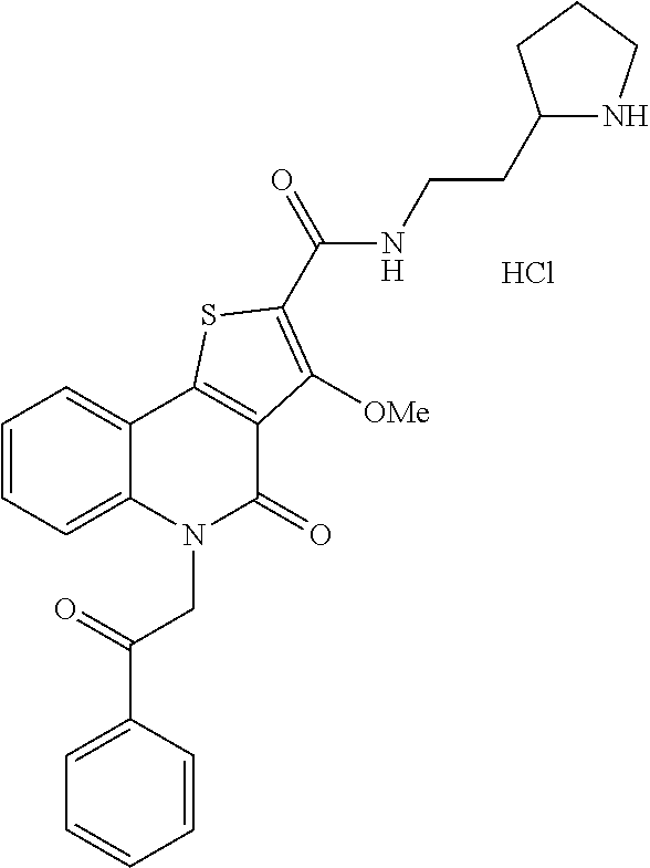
Cl.C1=C(C(=O)CN2C(=O)C3=C(C4=CC=CC=C24)SC(C(NCCC2NCCC2)=O)=C3[OMe])C=CC=C1
